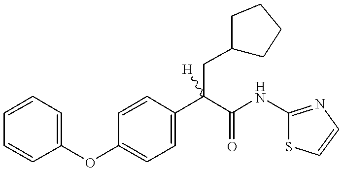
C1(OC2=CC=CC=C2)=CC=C(C(C(=O)NC2=NC=CS2)(CC2CCCC2)[H])C=C1
